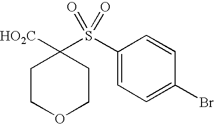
[HO2C]C1(S(C2=CC=C(Br)C=C2)(=O)=O)CCOCC1
